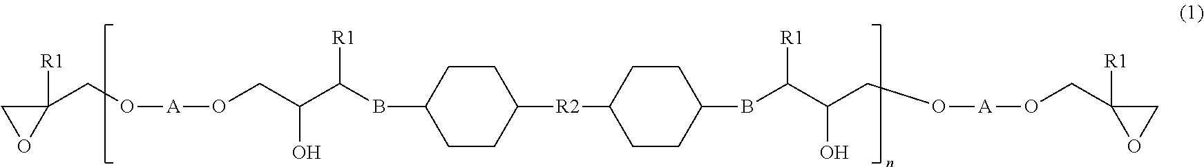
C1C(BC(C(CO[A]OCC2([R1])CO2)O)[R1])CCC([R2]C2CCC(BC(C(CO[A]OCC3([R1])OC3)O)[R1])CC2)C1
